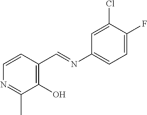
C1(O)=C(C=NC2=CC=C(F)C(Cl)=C2)C=CN=C1C
